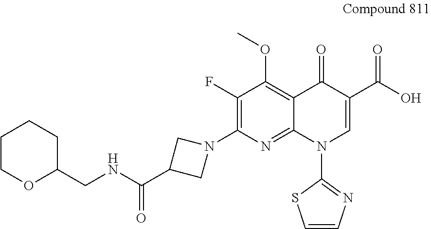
C1(F)=C(N2CC(C(NCC3CCCCO3)=O)C2)N=C2C(=C1OC)C(=O)C(C(O)=O)=CN2C1=NC=CS1
